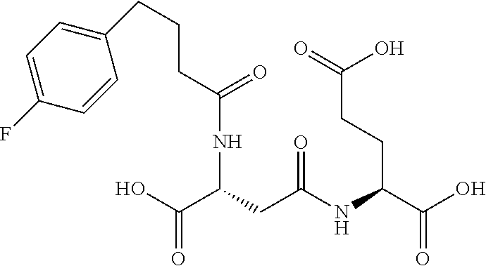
C(CC(NC(C(O)=O)CCC(=O)O)=O)(C(O)=O)NC(=O)CCCC1=CC=C(F)C=C1
